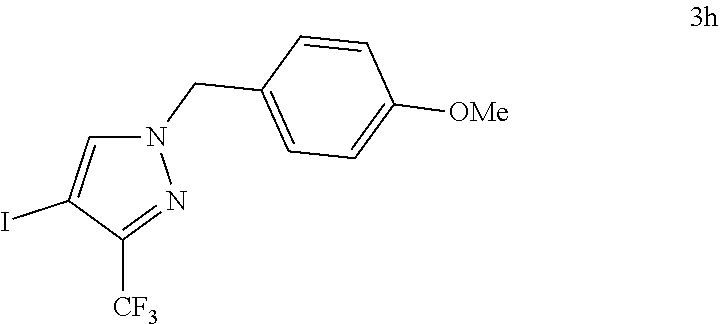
N1(CC2=CC=C([OMe])C=C2)C=C(I)C([CF3])=N1
